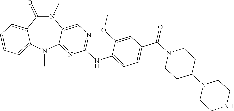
N1(C)C(=O)C2=CC=CC=C2N(C)C2=NC(NC3=CC=C(C(N4CCC(N5CCNCC5)CC4)=O)C=C3OC)=NC=C12
